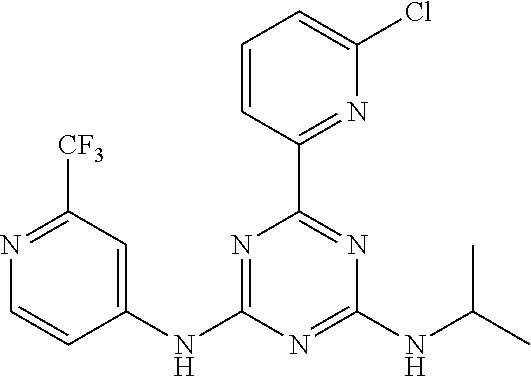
C1=CC(C2=NC(NC(C)C)=NC(NC3=CC([CF3])=NC=C3)=N2)=NC(Cl)=C1
